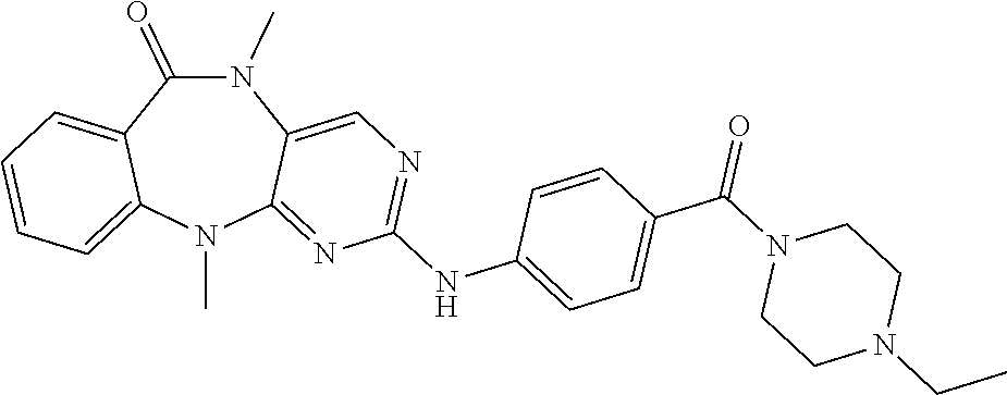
N1(C)C(=O)C2=CC=CC=C2N(C)C2=NC(NC3=CC=C(C(N4CCN(CC)CC4)=O)C=C3)=NC=C12
